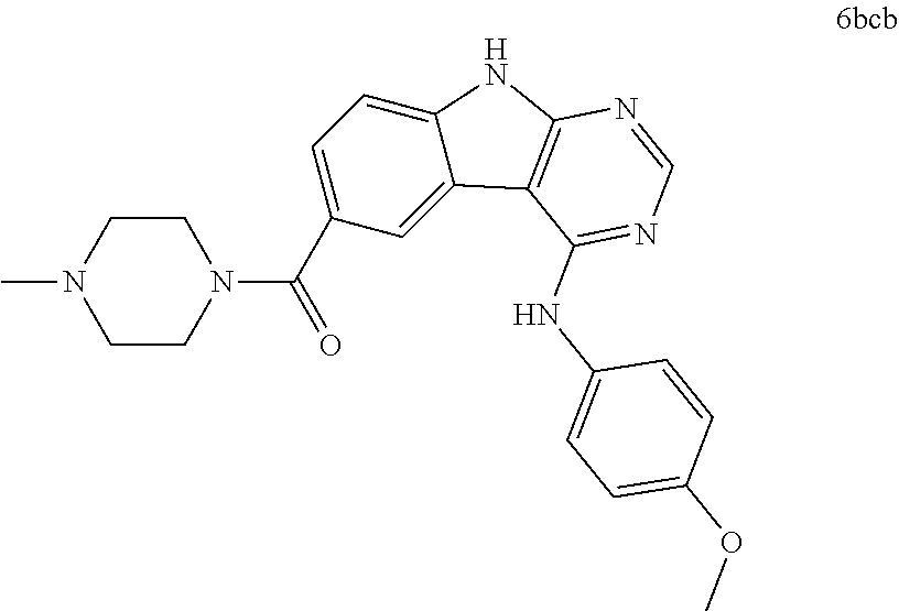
C1=C2C(=CC(C(=O)N3CCN(C)CC3)=C1)C1=C(N2)N=CN=C1NC1=CC=C(OC)C=C1
